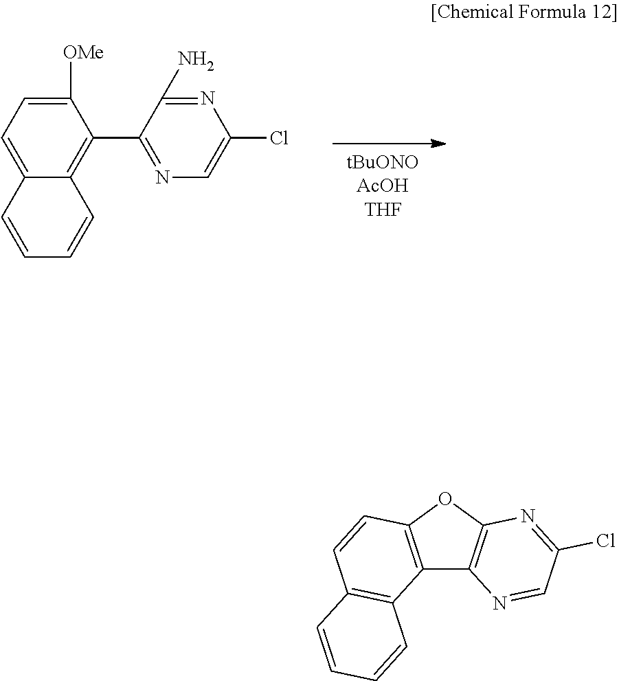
C1([OMe])=CC=C2C(=C1C1=NC=C(Cl)N=C1N)C=CC=C2.C12=C(OC3=C1N=CC(Cl)=N3)C=CC1=C2C=CC=C1
